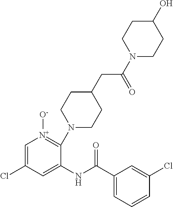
C1=C(Cl)C=C(NC(C2=CC=CC(Cl)=C2)=O)C(N2CCC(CC(N3CCC(O)CC3)=O)CC2)=[N+]1[O-]
